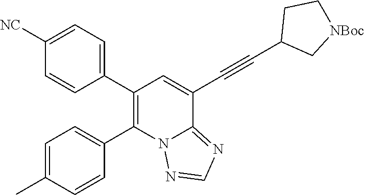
C1=C(C)C=CC(C2=C(C3=CC=C([NC])C=C3)C=C(C#CC3C[NBoc]CC3)C3=NC=NN23)=C1
